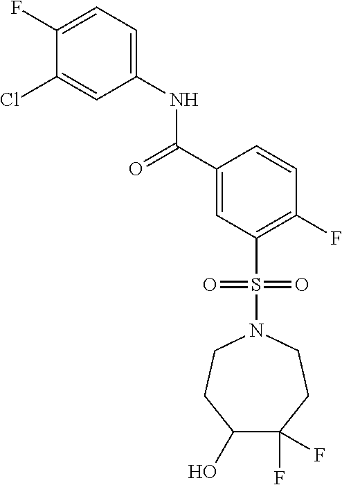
C1(F)=CC=C(NC(C2=CC(S(=O)(=O)N3CCC(O)C(F)(F)CC3)=C(F)C=C2)=O)C=C1Cl
